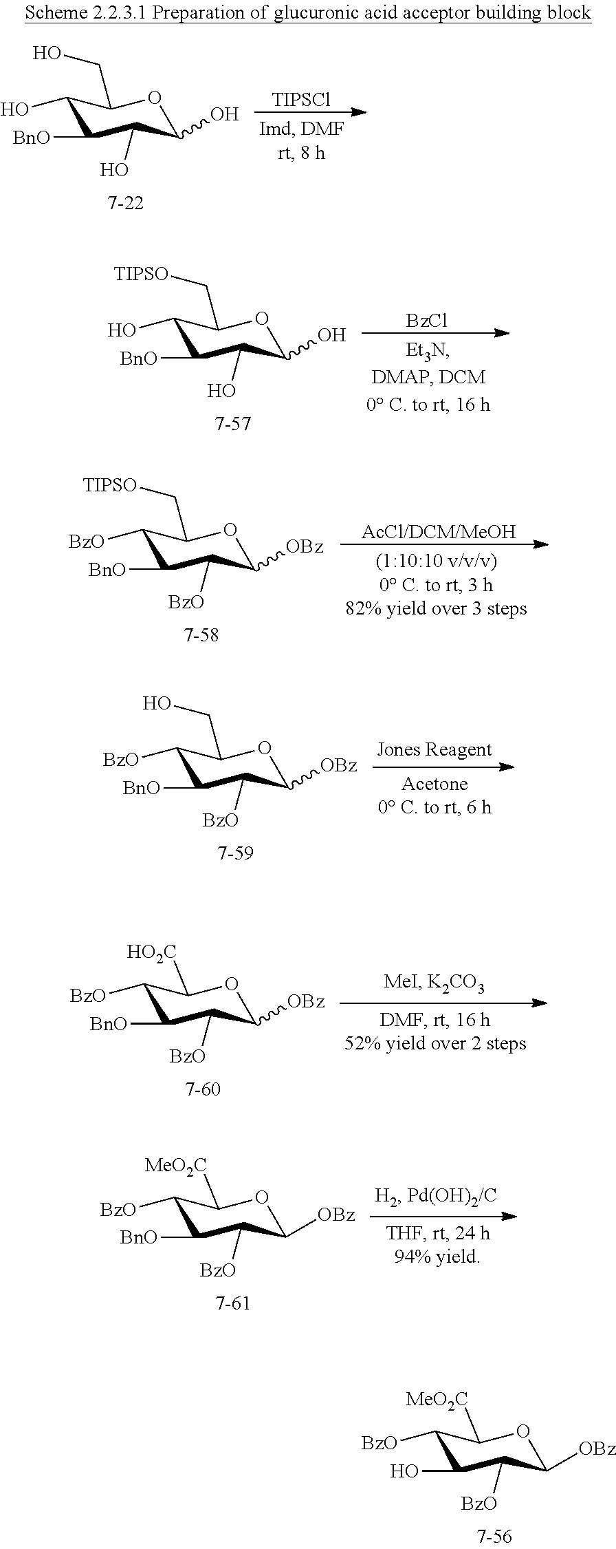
C1(O)C([BnO])C(O)C(O)OC1CO.[TIPSCl].C1(O)C([BnO])C(O)C(O)OC1C[TIPSO].[BzCl].C1([BzO])C([BnO])C([BzO])C([OBz])OC1C[TIPSO].[AcCl/DCM/MeOH].C1([BzO])C([BnO])C([BzO])C([OBz])OC1CO.C1([BzO])C([BnO])C([BzO])C([OBz])OC1[HO2C].C1([BzO])C([BnO])C([BzO])C([OBz])OC1[MeO2C].C1([BzO])C(O)C([BzO])C([OBz])OC1[MeO2C]
